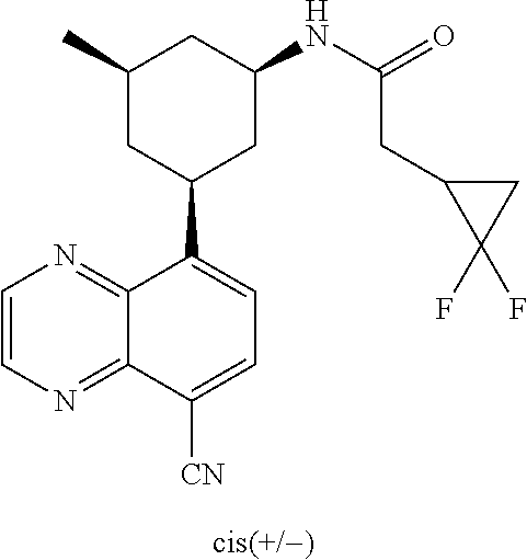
C1(C2CC(NC(CC3C(F)(F)C3)=O)CC(C)C2)=CC=C([CN])C2=NC=CN=C12
